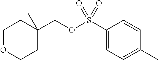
C1OCCC(COS(C2=CC=C(C)C=C2)(=O)=O)(C)C1
